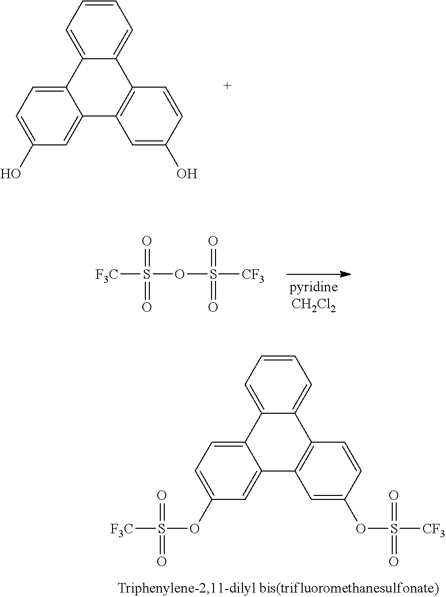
C1=CC=C2C(=C1)C1=C(C3=CC(O)=CC=C23)C=C(O)C=C1.[F3C]S(OS([CF3])(=O)=O)(=O)=O.C1=CC=C2C(=C1)C1=C(C3=CC(OS([F3C])(=O)=O)=CC=C23)C=C(OS([CF3])(=O)=O)C=C1
